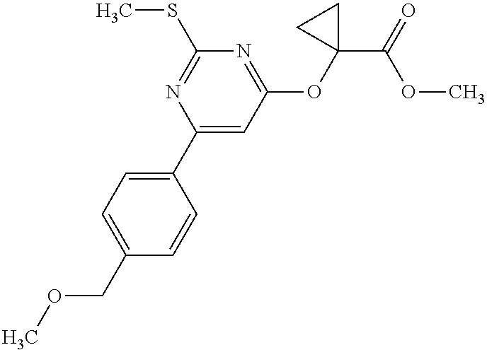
C1=C(COC)C=CC(C2=CC(OC3(C(=O)OC)CC3)=NC(SC)=N2)=C1
